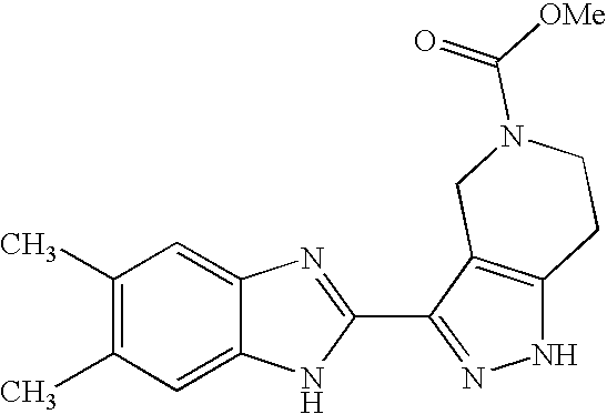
C1(C)=C(C)C=C2C(=C1)N=C(C1=NNC3=C1CN(C(=O)[OMe])CC3)N2
